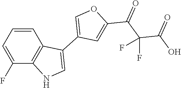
C1=CC=C(F)C2=C1C(C1=COC(C(C(C(O)=O)(F)F)=O)=C1)=CN2
